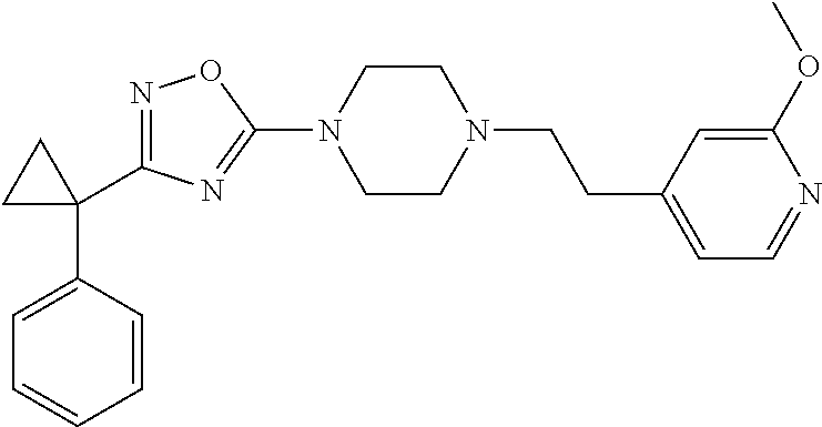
N1=C(C2(C3=CC=CC=C3)CC2)N=C(N2CCN(CCC3=CC=NC(OC)=C3)CC2)O1
